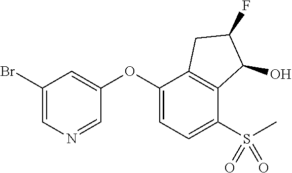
O(C1=CC(Br)=CN=C1)C1=CC=C(S(C)(=O)=O)C2=C1CC(F)C2O
